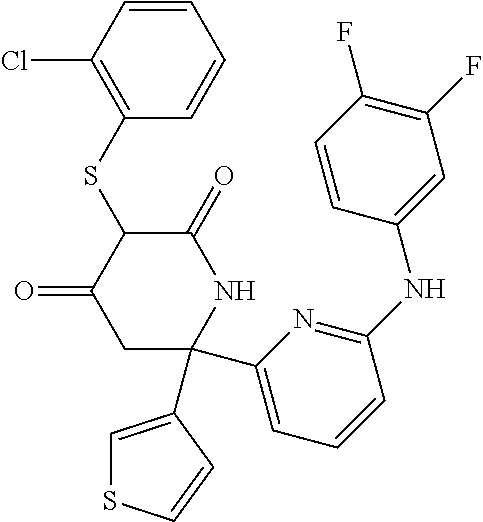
C1(SC2C(=O)CC(C3=CC=CC(NC4=CC(F)=C(F)C=C4)=N3)(C3=CSC=C3)NC2=O)=C(Cl)C=CC=C1
